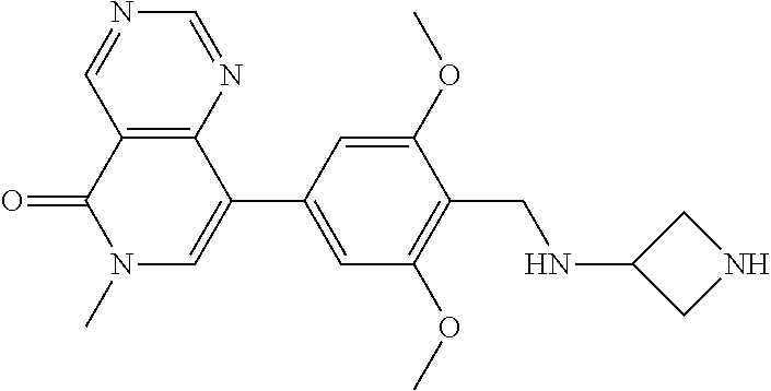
C12=C(C(C3=CC(OC)=C(CNC4CNC4)C(OC)=C3)=CN(C)C1=O)N=CN=C2
